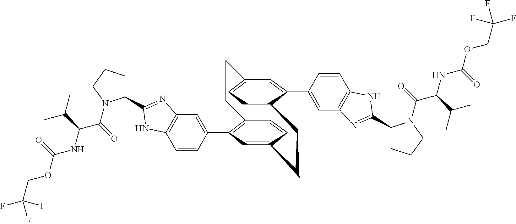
C1=CC(C2=C3C=CC(=C2)CCC2=CC=C(C=C2C2=CC4=C(C=C2)NC(C2CCCN2C(C(NC(OCC(F)(F)F)=O)C(C)C)=O)=N4)CC3)=CC2=C1NC(C1CCCN1C(=O)C(NC(OCC(F)(F)F)=O)C(C)C)=N2
